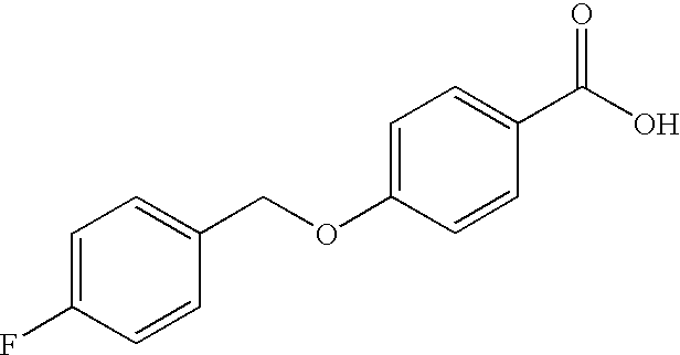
C(C1=CC=C(F)C=C1)OC1=CC=C(C(O)=O)C=C1
